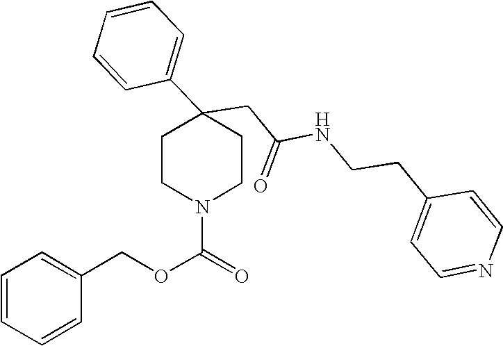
C(C1(C2=CC=CC=C2)CCN(C(=O)OCC2=CC=CC=C2)CC1)C(NCCC1=CC=NC=C1)=O
